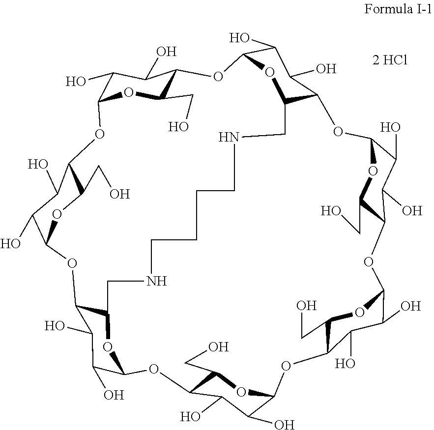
C12C(CO)OC(C(O)C1O)OC1C(CO)OC(C(O)C1O)OC1C(CO)OC(C(O)C1O)OC1C3OC(C(O)C1O)OC1C(CO)OC(C(O)C1O)OC1C(CO)OC(C(O)C1O)OC1C(O)C(O)C(O2)OC1CNCCCCNC3
